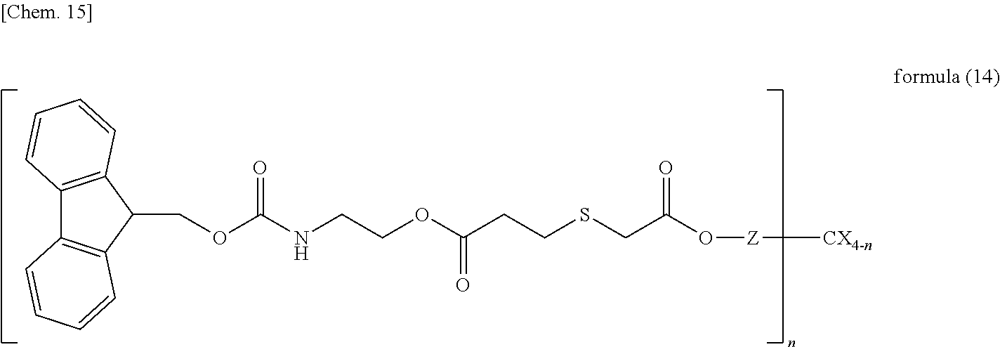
C12=C(C(COC(NCCOC(CCSCC(O[Z][CX4-n])=O)=O)=O)C3=C1C=CC=C3)C=CC=C2
